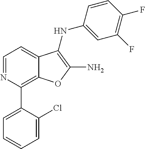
C12=C(C3=CC=CC=C3Cl)N=CC=C1C(NC1=CC(F)=C(F)C=C1)=C(N)O2
